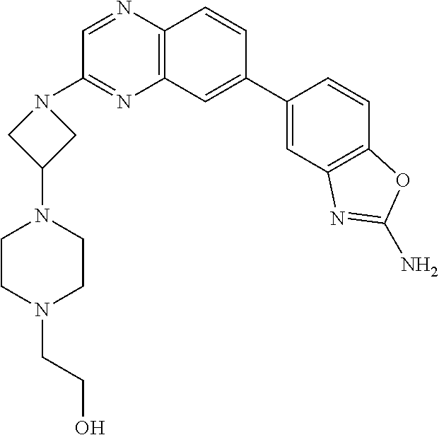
C12=C(C=CC(C3=CC4=C(C=C3)OC(N)=N4)=C1)N=CC(N1CC(N3CCN(CCO)CC3)C1)=N2
